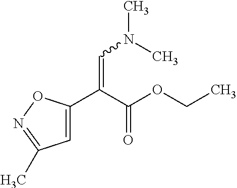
C1=C(C(C(OCC)=O)=CN(C)C)ON=C1C
